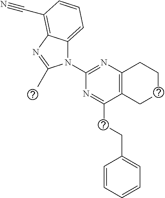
C1(N2C3=CC=CC(C#N)=C3N=C2C)=NC2=C(C(CCC3=CC=CC=C3)=N1)CCCC2
